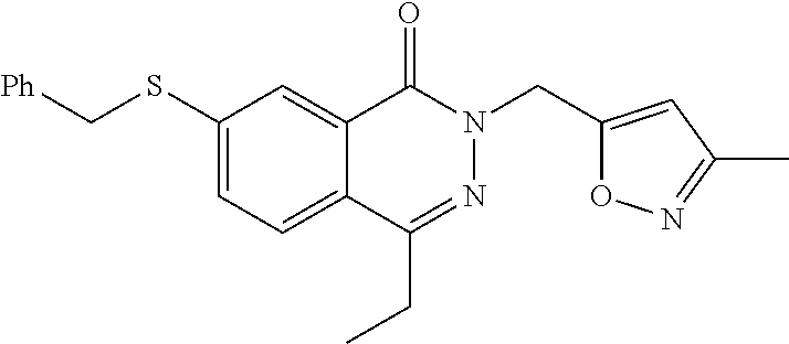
C12=CC(SC[Ph])=CC=C1C(CC)=NN(CC1=CC(C)=NO1)C2=O
